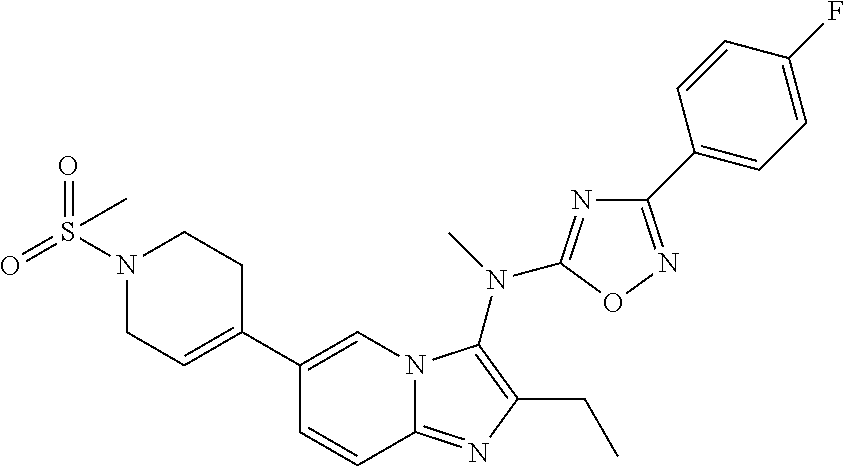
C1(C2=CCN(S(=O)(=O)C)CC2)=CN2C(=NC(CC)=C2N(C)C2=NC(C3=CC=C(F)C=C3)=NO2)C=C1
